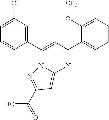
C12=CC(C(O)=O)=NN1C(C1=CC(Cl)=CC=C1)=CC(C1=CC=CC=C1OC)=N2
